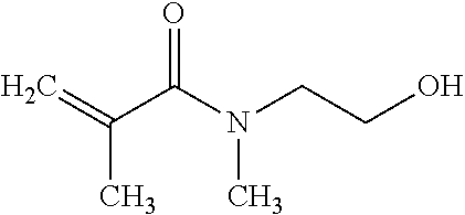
C=C(C(N(CCO)C)=O)C
